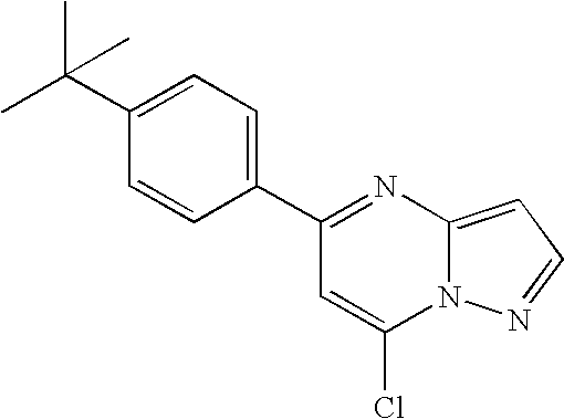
C1(C2=CC=C(C(C)(C)C)C=C2)=NC2=CC=NN2C(Cl)=C1
